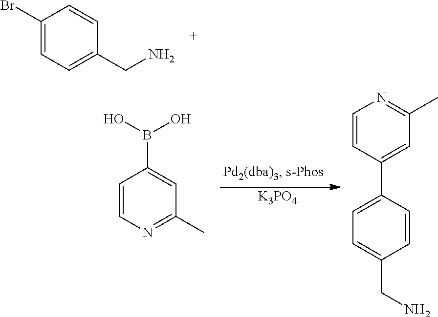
C1(Br)=CC=C(CN)C=C1.C1=CN=C(C)C=C1B(O)O.[K3PO4].C1=CC(C2=CC=C(CN)C=C2)=CC(C)=N1
